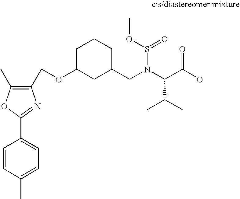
C1(COC2CC(CN(C(C(O)=O)C(C)C)S(OC)=O)CCC2)=C(C)OC(C2=CC=C(C)C=C2)=N1
